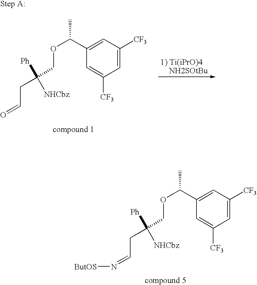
C1=C([CF3])C=C(C(OCC([Ph])(CC=N[ButOS])[NHCbz])C)C=C1[CF3].C1=C([CF3])C=C(C(OCC([Ph])(CC=O)[NHCbz])C)C=C1[CF3]
